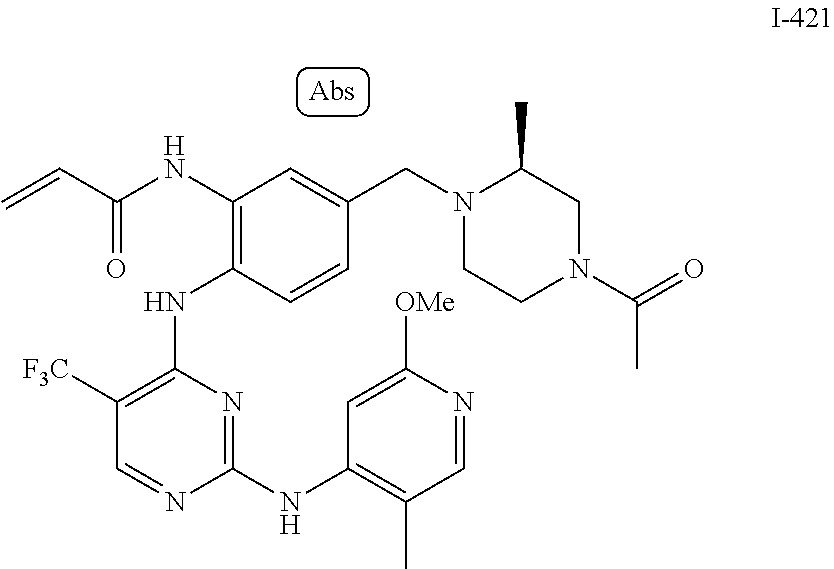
C1([F3C])=C(NC2=C(NC(C=C)=O)C=C(CN3CCN(C(=O)C)CC3C)C=C2)N=C(NC2=C(C)C=NC([OMe])=C2)N=C1
